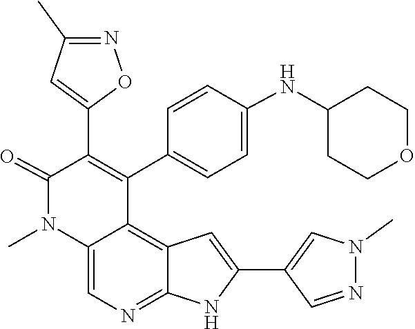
C12=C3C=C(C4=CN(C)N=C4)NC3=NC=C1N(C)C(=O)C(C1=CC(C)=NO1)=C2C1=CC=C(NC2CCOCC2)C=C1
